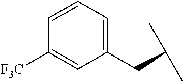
C(C(C)C)C1=CC=CC([F3C])=C1
